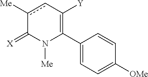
C1(C2=C([Y])cc([Me])C(=[X])N2[Me])=CC=C([OMe])C=C1
